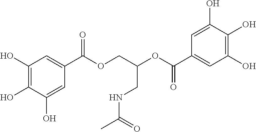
C1(O)=C(O)C(O)=CC(C(OCC(OC(C2=CC(O)=C(O)C(O)=C2)=O)CNC(C)=O)=O)=C1
